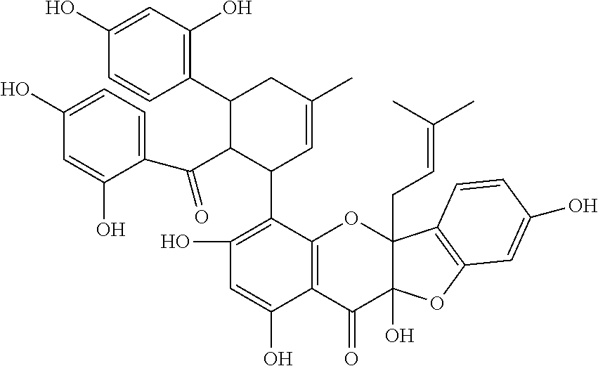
C12=C(C(C3C=C(C)CC(C4=C(O)C=C(O)C=C4)C3C(C3=CC=C(O)C=C3O)=O)=C(O)C=C1O)OC1(CC=C(C)C)C(O)(C2=O)OC2=C1C=CC(O)=C2
